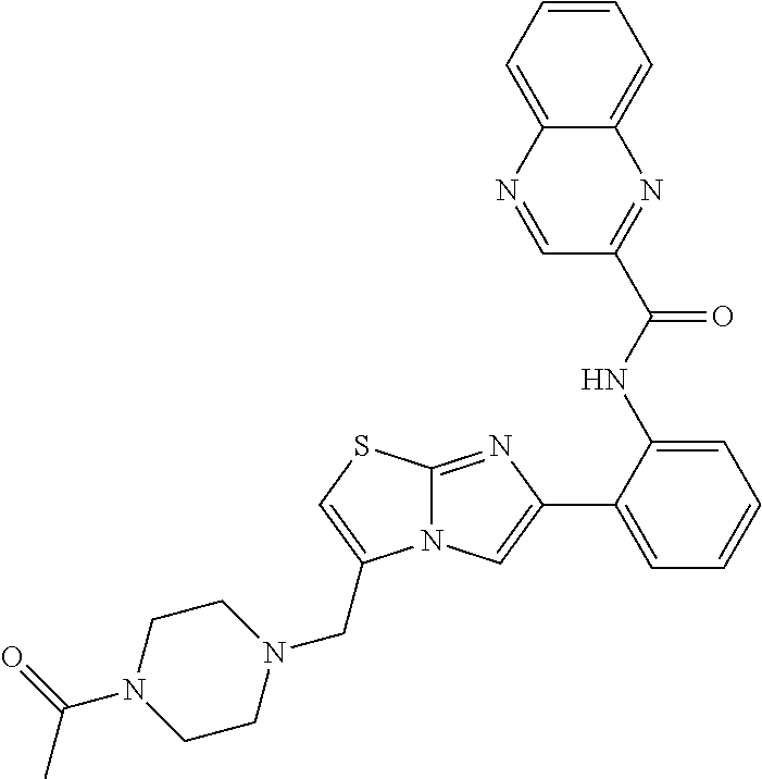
C1=C2C(=CC=C1)N=C(C(NC1=CC=CC=C1C1=CN3C(=N1)SC=C3CN1CCN(C(=O)C)CC1)=O)C=N2
